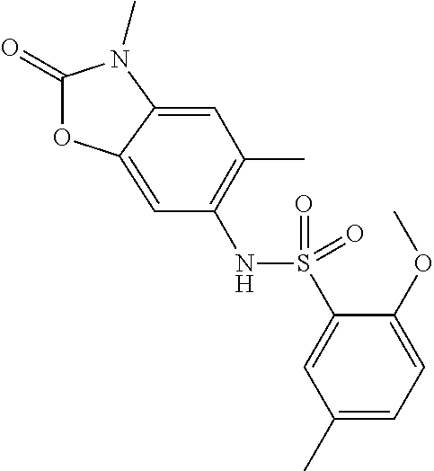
C1(=O)OC2=CC(NS(C3=CC(C)=CC=C3OC)(=O)=O)=C(C)C=C2N1C
